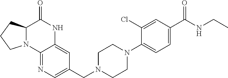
N12C(C(=O)NC3=CC(CN4CCN(C5=CC=C(C(NCC)=O)C=C5Cl)CC4)=CN=C13)CCC2
